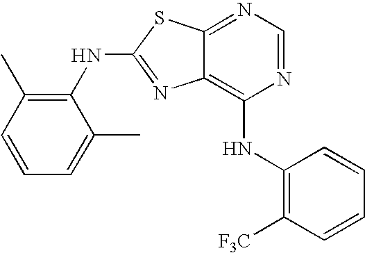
N1=CN=C2C(=C1NC1=C([F3C])C=CC=C1)N=C(NC1=C(C)C=CC=C1C)S2
